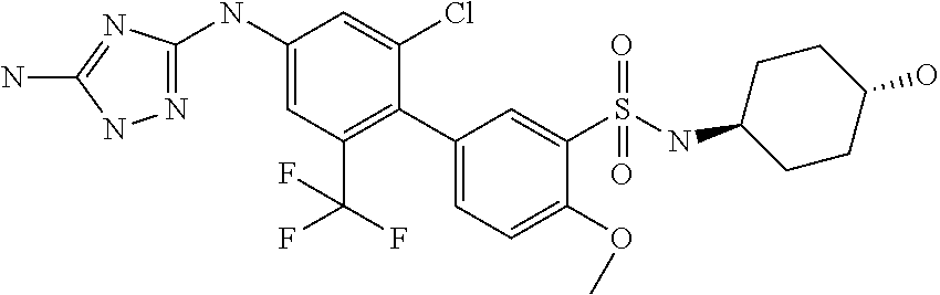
C1(NC2=NNC(N)=N2)=CC(C(F)(F)F)=C(C2=CC=C(OC)C(S(NC3CCC(O)CC3)(=O)=O)=C2)C(Cl)=C1
